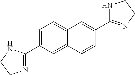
C1=C(C2=NCCN2)C=C2C(=C1)C=C(C1=NCCN1)C=C2
